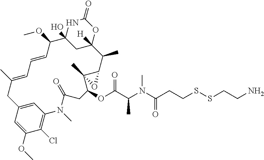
C1(OC)=CC2=CC(=C1Cl)N(C)C(=O)CC(OC(C(N(C(CCSSCCN)=O)C)C)=O)C1(C)C(C(C)C3([H])CC(O)(C(OC)C=CC=C(C)C2)NC(=O)O3)O1
